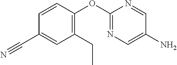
C1(C#N)=CC(CC)=C(OC2=NC=C(N)C=N2)C=C1
